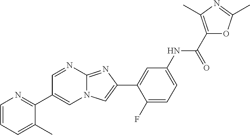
C1=NC2=NC(C3=CC(NC(C4=C(C)N=C(C)O4)=O)=CC=C3F)=CN2C=C1C1=NC=CC=C1C
